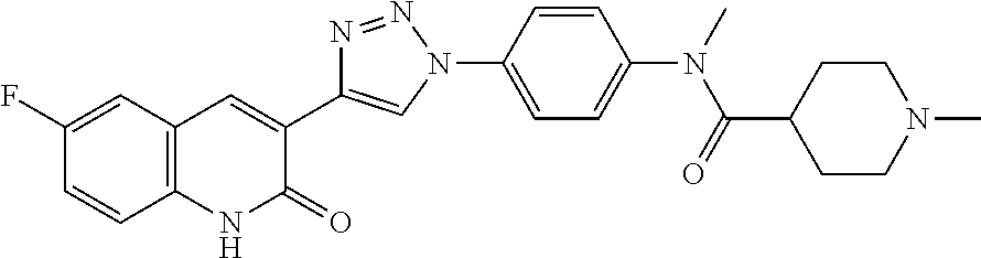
C12=C(C=C(F)C=C1)C=C(C1=CN(C3=CC=C(N(C)C(=O)C4CCN(C)CC4)C=C3)N=N1)C(=O)N2
